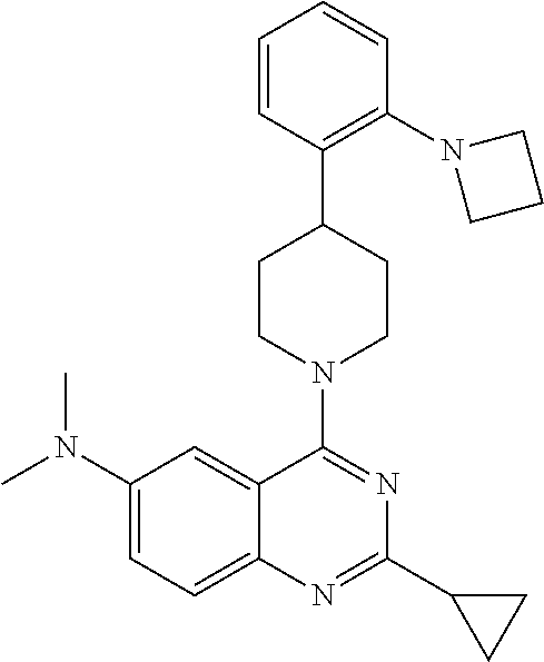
C1(N(C)C)=CC=C2C(=C1)C(N1CCC(C3=C(N4CCC4)C=CC=C3)CC1)=NC(C1CC1)=N2
